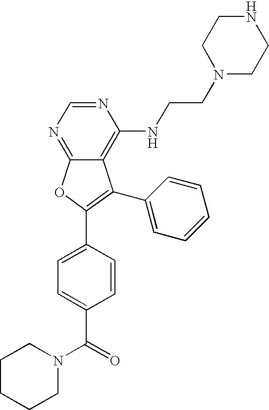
C12=NC=NC(NCCN3CCNCC3)=C1C(C1=CC=CC=C1)=C(C1=CC=C(C(N3CCCCC3)=O)C=C1)O2
